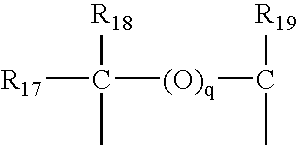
[R17]C([(O)q]C(C)[R19])(C)[R18]
